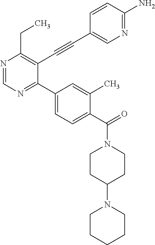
N1=CN=C(C2=CC=C(C(=O)N3CCC(N4CCCCC4)CC3)C(C)=C2)C(C#CC2=CN=C(N)C=C2)=C1CC
